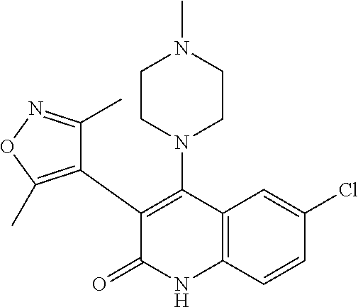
C1(Cl)=CC2=C(C=C1)NC(=O)C(C1=C(C)ON=C1C)=C2N1CCN(C)CC1
